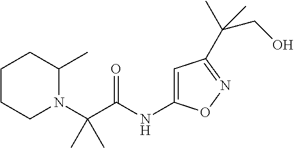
C(N1C(C)CCCC1)(C(=O)NC1=CC(C(CO)(C)C)=NO1)(C)C
